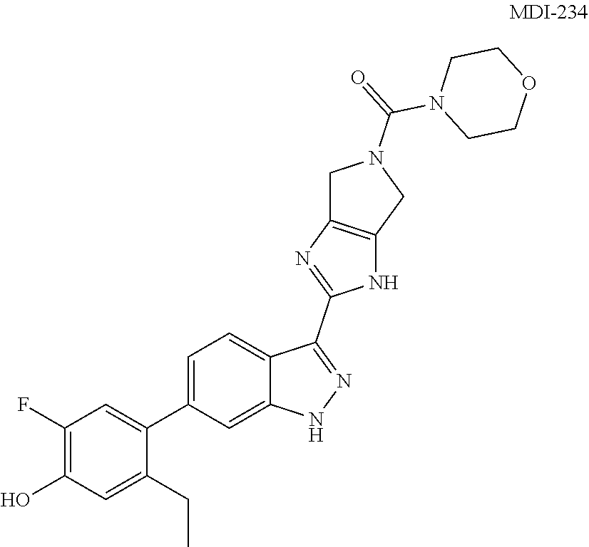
C1(F)=C(O)C=C(CC)C(C2=CC=C3C(=C2)NN=C3C2=NC3=C(N2)CN(C(=O)N2CCOCC2)C3)=C1
